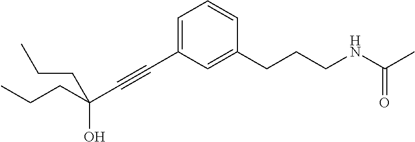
C(C#CC1=CC=CC(CCCNC(C)=O)=C1)(CCC)(CCC)O
